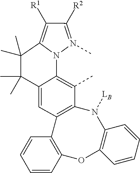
C1([R1])=C2N(C3=C(C)C4=C(C=C3C(C)(C)C2(C)C)C2=C(OC3=C(N4[LB])C=CC=C3)C=CC=C2)N(C)=C1[R2]
